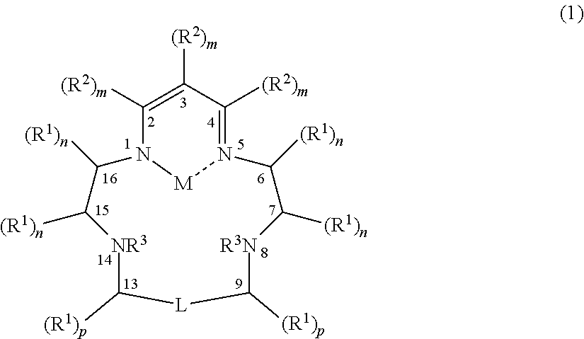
[NR3]1C([(R1)n])C([(R1)n])N2[M]N(=C([(R2)m])C([(R2)m])=C2[(R2)m])C([(R1)n])C([(R1)n])[R3N]C([(R1)p])[L]C1[(R1)p]
